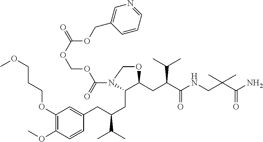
C1(OCCCOC)=C(OC)C=CC(CC(CC2C(CC(C(NCC(C(N)=O)(C)C)=O)C(C)C)OCN2C(OCOC(=O)OCC2=CN=CC=C2)=O)C(C)C)=C1
